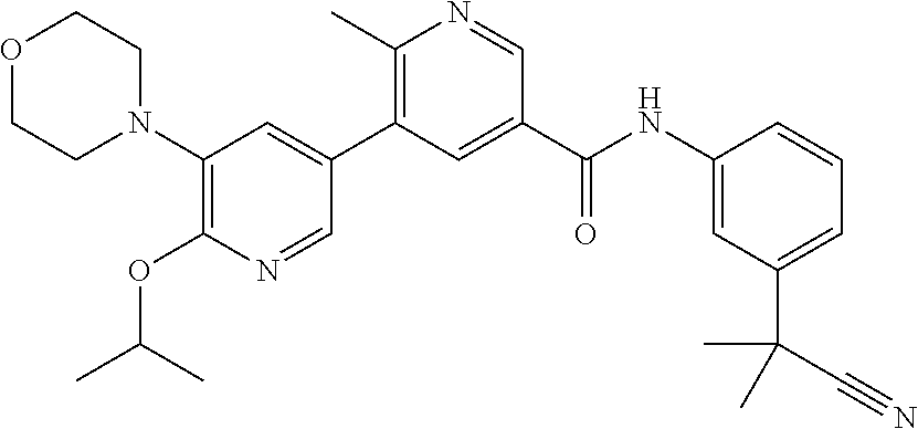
C1(N2CCOCC2)=C(OC(C)C)N=CC(C2=C(C)N=CC(C(NC3=CC(C(C)(C)C#N)=CC=C3)=O)=C2)=C1
